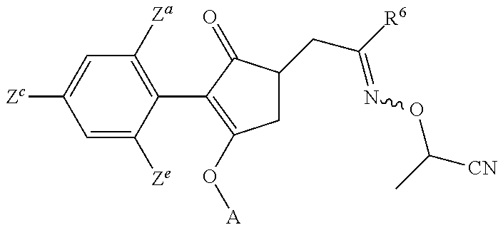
C1=C([Ze])C(C2=C(O[A])CC(CC(=NOC([CN])C)[R6])C2=O)=C([Za])C=C1[Zc]
